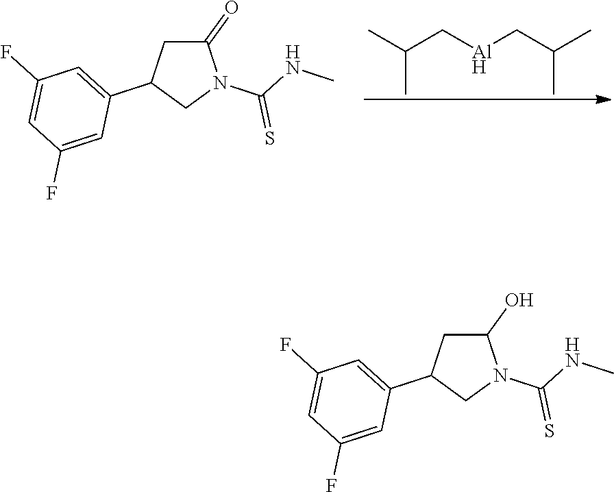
C1=C(C2CC(=O)N(C(NC)=S)C2)C=C(F)C=C1F.CC(C[Al]CC(C)C)C.C1=C(C2CC(O)N(C(NC)=S)C2)C=C(F)C=C1F
